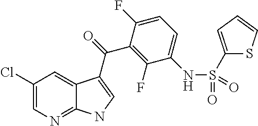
C12=NC=C(Cl)C=C1C(C(=O)C1=C(F)C(NS(C3=CC=CS3)(=O)=O)=CC=C1F)=CN2
